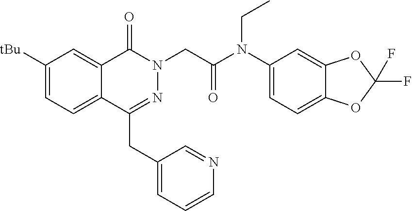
C1([tBu])=CC=C2C(=C1)C(=O)N(CC(N(C1=CC=C3C(=C1)OC(F)(F)O3)CC)=O)N=C2CC1=CC=CN=C1
